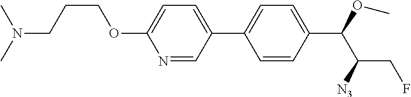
C1=CC(C(OC)C([N3])CF)=CC=C1C1=CC=C(OCCCN(C)C)N=C1
